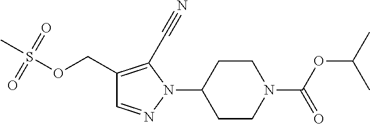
C1(COS(C)(=O)=O)=C(C#N)N(C2CCN(C(OC(C)C)=O)CC2)N=C1
